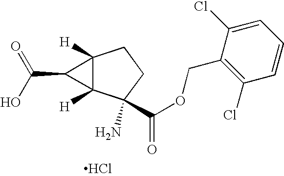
C12([H])C([H])(C(N)(C(OCC3=C(Cl)C=CC=C3Cl)=O)CC1)C2C(O)=O.Cl
